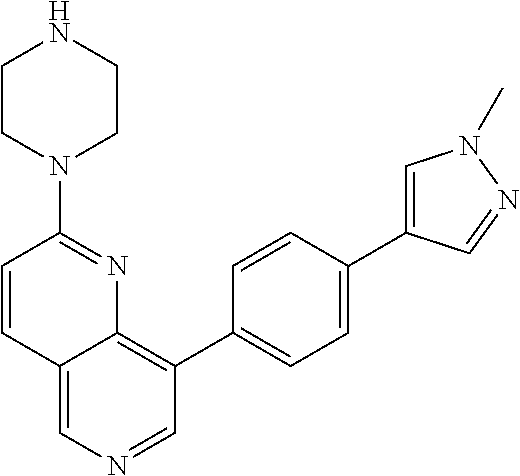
C1=CC(N2CCNCC2)=NC2=C(C3=CC=C(C4=CN(C)N=C4)C=C3)C=NC=C12
